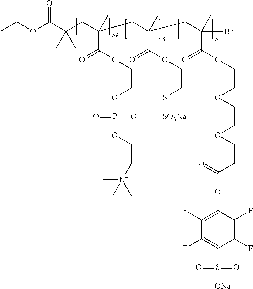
C(OC(C(CC(CC(C(OCCS[SO3Na])=O)(C)CC(Br)(C(OCCOCCOCCC(OC1=C(F)C(F)=C(S([ONa])(=O)=O)C(F)=C1F)=O)=O)C)(C)C(=O)OCCOP(O)(=O)OCC[N+](C)(C)C)(C)C)=O)C
